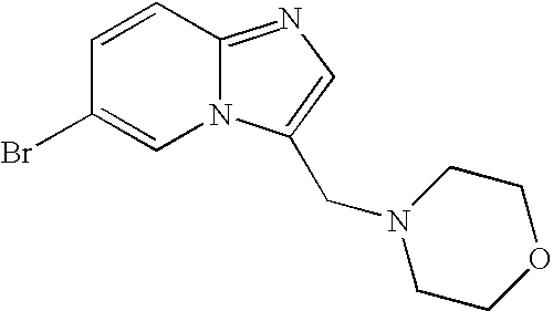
C1=CC2=NC=C(CN3CCOCC3)N2C=C1Br
